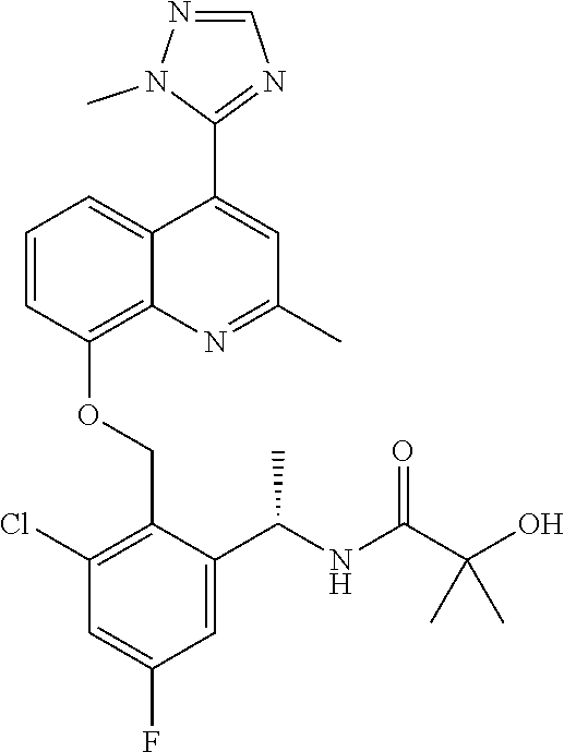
C1=CC(OCC2=C(Cl)C=C(F)C=C2C(NC(C(O)(C)C)=O)C)=C2C(=C1)C(C1=NC=NN1C)=CC(C)=N2
